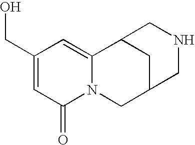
C1(CO)=CC(=O)N2C(=C1)C1CC(C2)CNC1
